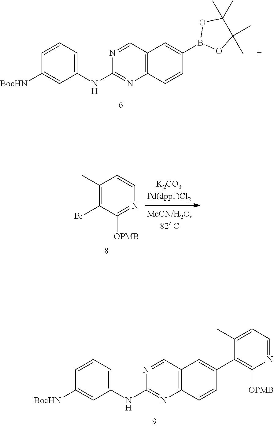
C12=C(C=NC(NC3=CC=CC([BocHN])=C3)=N1)C=C(B1OC(C)(C)C(C)(C)O1)C=C2.C1(C)=C(Br)C([OPMB])=NC=C1.C12=C(C=NC(NC3=CC=CC([BocHN])=C3)=N1)C=C(C1=C([OPMB])N=CC=C1C)C=C2
